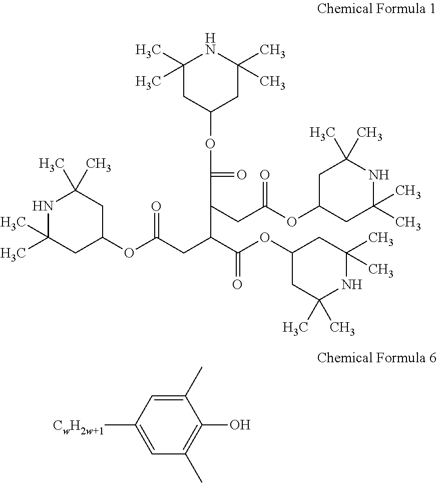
C1(C)(C)CC(OC(C(CC(OC2CC(C)(C)NC(C)(C)C2)=O)C(C(OC2CC(C)(C)NC(C)(C)C2)=O)CC(OC2CC(C)(C)NC(C)(C)C2)=O)=O)CC(C)(C)N1.C1(C)=CC([CwH2w+1])=CC(C)=C1O
